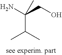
NC(CO)(C(C)C)C
